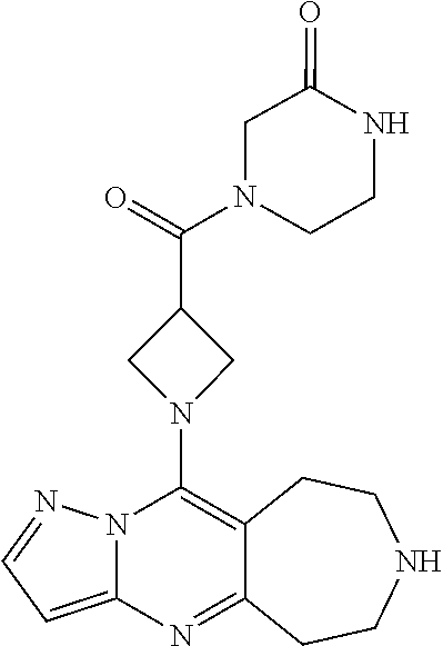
C12=C(N3CC(C(=O)N4CC(=O)NCC4)C3)N3C(=CC=N3)N=C1CCNCC2
